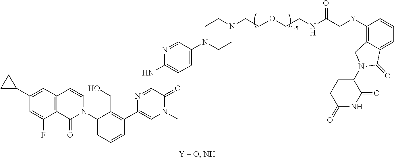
C12=C(C=C(C3CC3)C=C1F)C=CN(C1=CC=CC(C3=CN(C)C(=O)C(NC4=CC=C(N5CCN(CCOCCNC(C[Y]C6=C7C(=CC=C6)C(=O)N(C6CCC(=O)NC6=O)C7)=O)CC5)C=N4)=N3)=C1CO)C2=O
